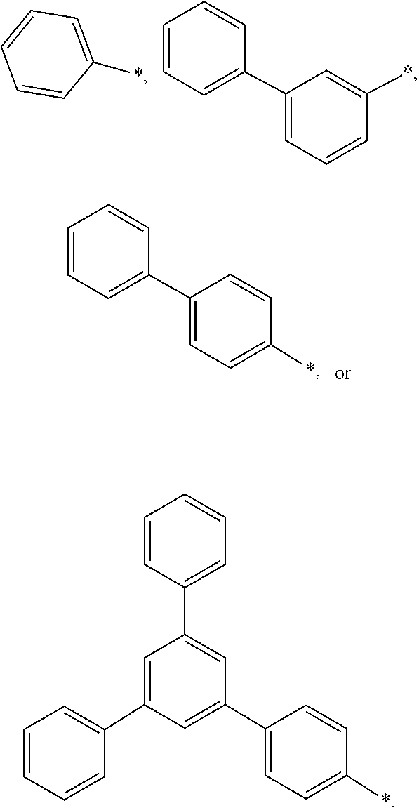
C1=CC(*)=CC=C1.C1(C2=CC=CC(*)=C2)=CC=CC=C1.C1=C(C2=CC=C(*)C=C2)C=CC=C1.C1=CC=C(C2=CC(C3=CC=C(*)C=C3)=CC(C3=CC=CC=C3)=C2)C=C1
